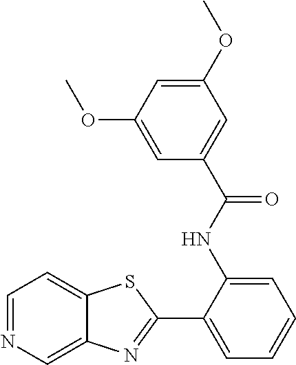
C1(NC(C2=CC(OC)=CC(OC)=C2)=O)=CC=CC=C1C1=NC2=CN=CC=C2S1
